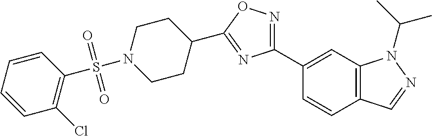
S(N1CCC(C2=NC(C3=CC4=C(C=C3)C=NN4C(C)C)=NO2)CC1)(=O)(=O)C1=C(Cl)C=CC=C1
